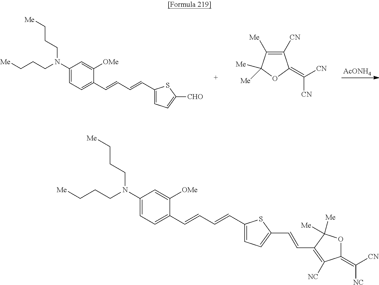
C1([CN])=C([Me])C([Me])([Me])OC1=C([CN])[CN].[AcONH4].C1(N(CCC[Me])CCC[Me])=CC=C(C=CC=CC2=CC=C([CHO])S2)C([OMe])=C1.C1(N(CCC[Me])CCC[Me])=CC=C(C=CC=CC2=CC=C(C=CC3=C([NC])C(=C([NC])[CN])OC3([Me])[Me])S2)C([OMe])=C1
